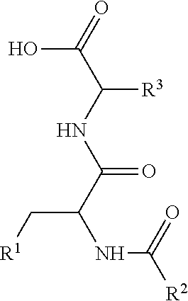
O=C(C(NC(C(NC([R2])=O)C[R1])=O)[R3])O
